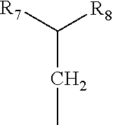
C(CC)([R7])[R8]
